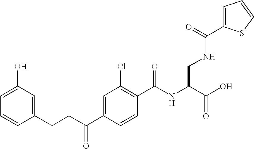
C1=C(O)C=C(CCC(C2=CC(Cl)=C(C(NC(C(O)=O)CNC(=O)C3=CC=CS3)=O)C=C2)=O)C=C1
